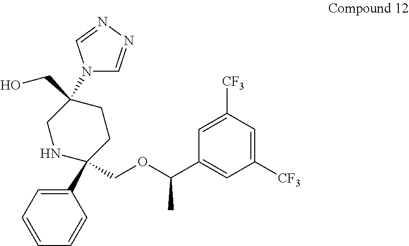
C1(C2(COC(C3=CC([CF3])=CC([CF3])=C3)C)CCC(CO)(N3C=NN=C3)CN2)=CC=CC=C1
